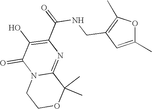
N12C(=NC(C(=O)NCC3=C(C)OC(C)=C3)=C(O)C1=O)C(C)(C)OCC2
